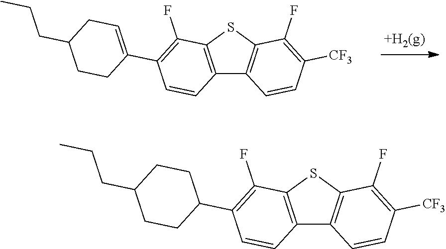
C12=C(SC3=C1C=CC([CF3])=C3F)C(F)=C(C1=CCC(CCC)CC1)C=C2.C12=C(SC3=C1C=CC([CF3])=C3F)C(F)=C(C1CCC(CCC)CC1)C=C2
